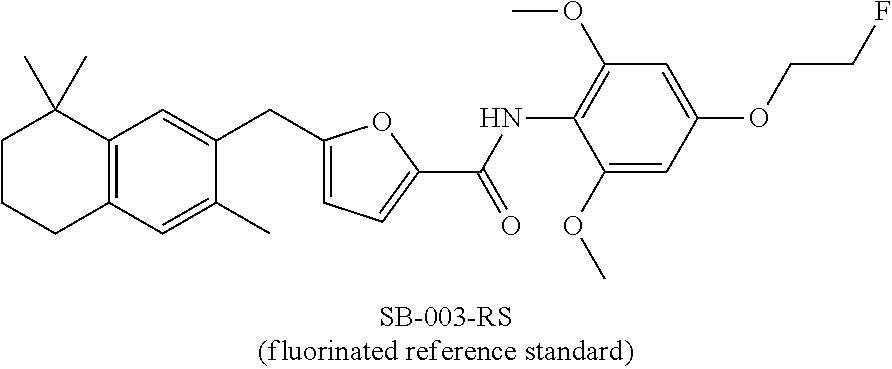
C1CCC2=C(C1(C)C)C=C(CC1=CC=C(C(=O)NC3=C(OC)C=C(OCCF)C=C3OC)O1)C(C)=C2
